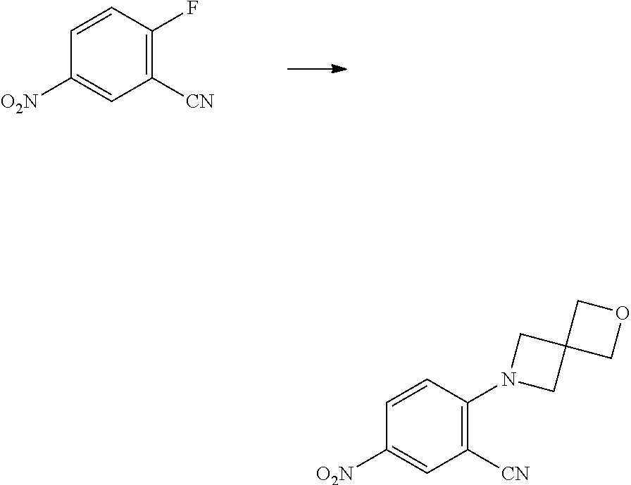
C1([CN])=C(F)C=CC([O2N])=C1.C1([CN])=C(N2CC3(C2)COC3)C=CC([O2N])=C1
